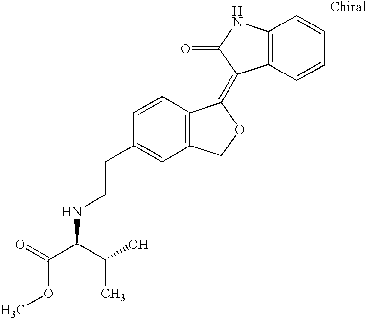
C12=C(C=CC=C1)C(=C1C3=C(CO1)C=C(CCNC(C(C)O)C(OC)=O)C=C3)C(=O)N2
